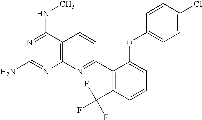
N1=C(NC)C2=C(N=C1N)N=C(C1=C(C(F)(F)F)C=CC=C1OC1=CC=C(Cl)C=C1)C=C2
